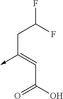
C(C(O)=O)=C(->C)CC(F)F
